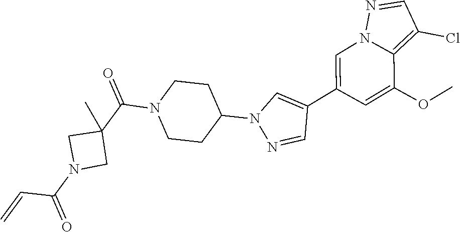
C1=C(C2=CN(C3CCN(C(C4(C)CN(C(=O)C=C)C4)=O)CC3)N=C2)C=C(OC)C2=C(Cl)C=NN12
